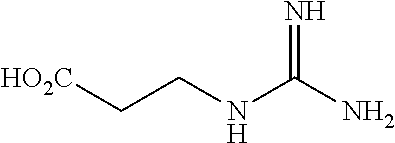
C(CNC(N)=N)[HO2C]
